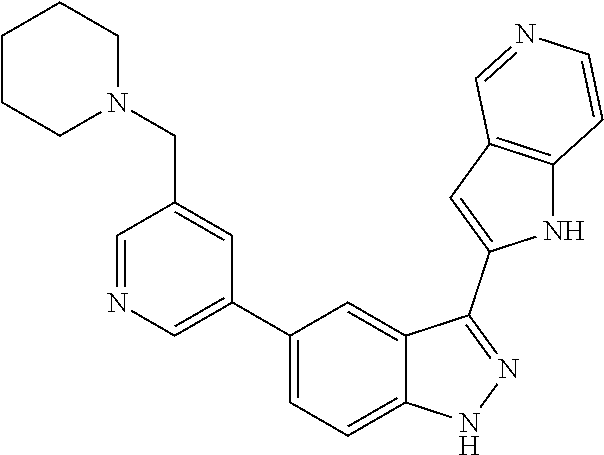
C1(C2=CN=CC(CN3CCCCC3)=C2)=CC=C2C(=C1)C(C1=CC3=C(N1)C=CN=C3)=NN2
